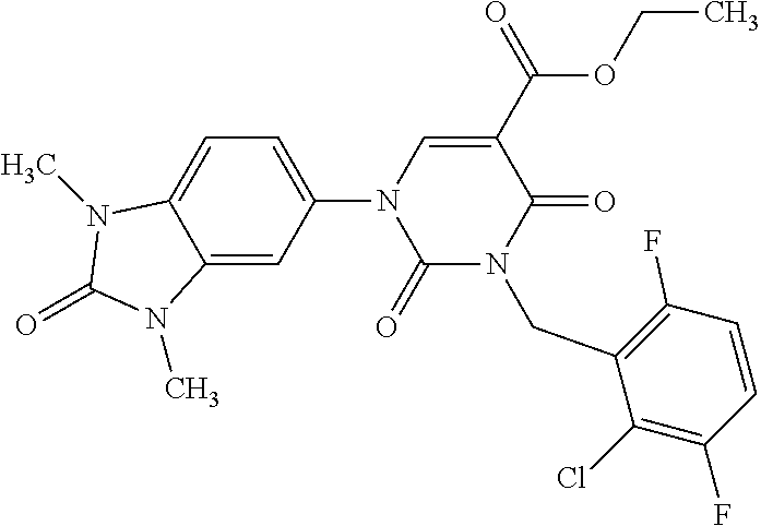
C1(N2C(=O)N(CC3=C(F)C=CC(F)=C3Cl)C(=O)C(C(=O)OCC)=C2)=CC=C2C(=C1)N(C)C(=O)N2C
